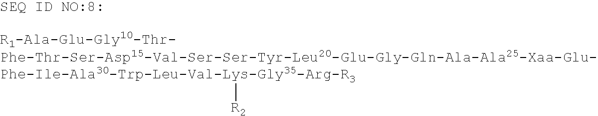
[R1-Ala-Glu-Gly10-Thr-Phe-Thr-Ser-Asp15-Val-Ser-Ser-Tyr-Leu20-Glu-Gly-Gln-Ala-Ala25-Xaa-Glu-Phe-Ile-Ala30-Trp-Leu-Val-Lys-Gly35-Arg-R3][R2]
